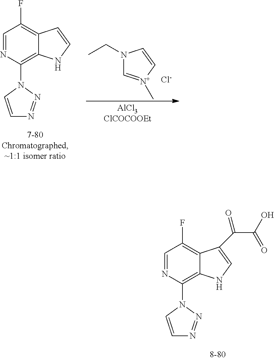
C1=NC(N2C=CN=N2)=C2C(=C1F)C=CN2.N1(CC)C=[N+](C)C=C1.[Cl-].C1=NC(N2C=CN=N2)=C2C(=C1F)C(C(C(O)=O)=O)=CN2
